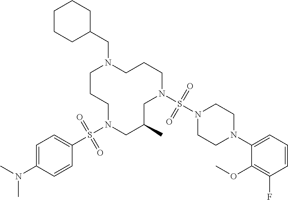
C1CCN(S(C2=CC=C(N(C)C)C=C2)(=O)=O)CC(C)CN(S(N2CCN(C3=CC=CC(F)=C3OC)CC2)(=O)=O)CCCN1CC1CCCCC1
